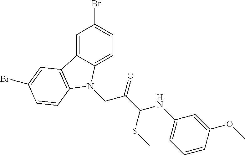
C1=C2C(=CC=C1Br)N(CC(=O)C(NC1=CC=CC(OC)=C1)SC)C1=C2C=C(Br)C=C1
